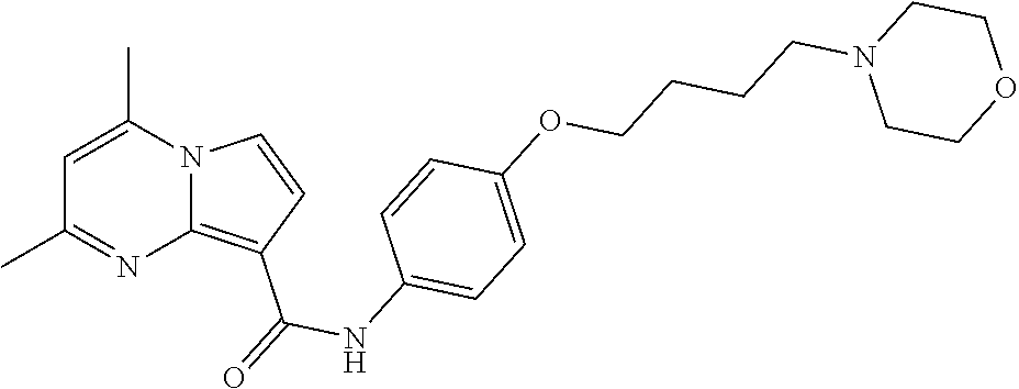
C1=C(C)N2C(=C(C(=O)NC3=CC=C(OCCCCN4CCOCC4)C=C3)C=C2)N=C1C
